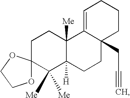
C1C2(C([Me])([Me])C3([H])C([Me])(C1)C1=CCCCC1(CC#C)CC3)OCCO2
